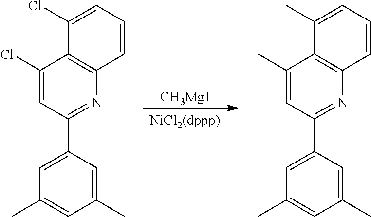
[CH3MgI].[NiCl2(dppp)].C1(Cl)=CC(C2=CC(C)=CC(C)=C2)=NC2=C1C(Cl)=CC=C2.C1(C)=CC(C2=CC(C)=CC(C)=C2)=NC2=C1C(C)=CC=C2
